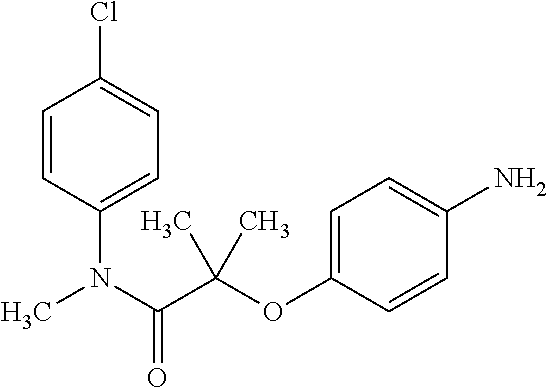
C1=CC(N(C)C(C(OC2=CC=C(N)C=C2)(C)C)=O)=CC=C1Cl
